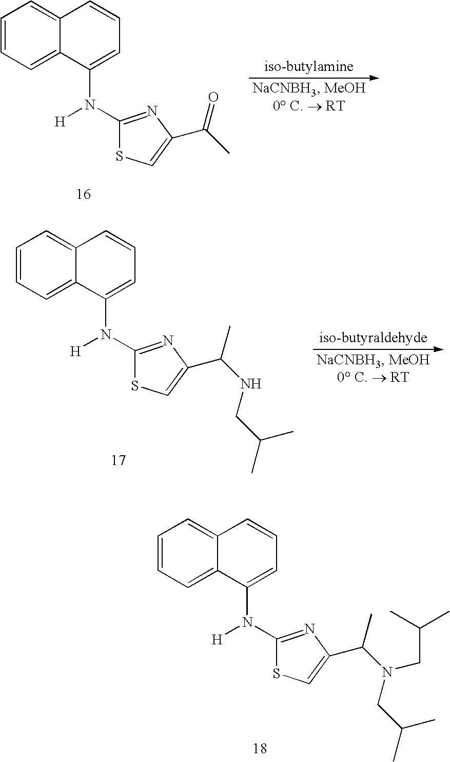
C1=CC=C2C(=C1)C=CC=C2N(C1=NC(C(C)=O)=CS1)[H].C1=CC=C2C(=C1)C=CC=C2N(C1=NC(C(NCC(C)C)C)=CS1)[H].C1=CC=C2C(=C1)C=CC=C2N(C1=NC(C(N(CC(C)C)CC(C)C)C)=CS1)[H]
